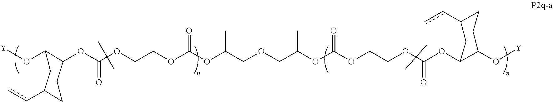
[Y]OC1C(OC(=O)OCCOC(OC(COCC(OC(OCCOC(OC2C(O[Y])CCC(cc)C2)=O)=O)C)C)=O)CCC(cc)C1
